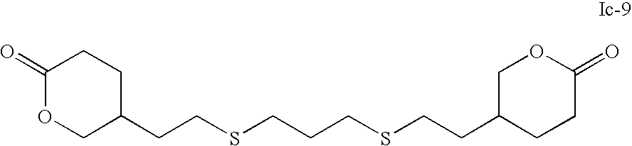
C1(CCSCCCSCCC2CCC(=O)OC2)CCC(=O)OC1
